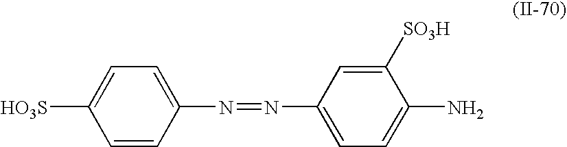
C1=CC(N=NC2=CC=C(N)C([SO3H])=C2)=CC=C1[HO3S]
